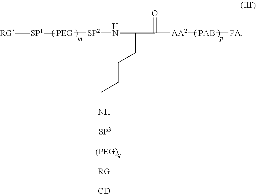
[(PEG)q]([SP3]NCCCCC(C(=O)[AA2][PAB][PA])N[SP2][PEG][SP1][RG])[RG][CD]
